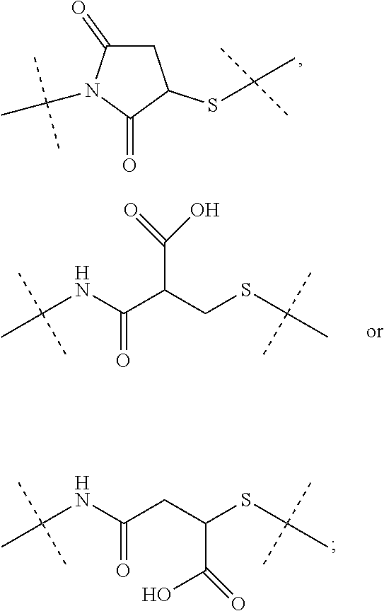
C1(=O)CC(SC(C)(C)C)C(=O)N1C(C)(C)C.C(NC(C(CSC(C)(C)C)C(=O)O)=O)(C)(C)C.C(NC(CC(SC(C)(C)C)C(O)=O)=O)(C)(C)C
